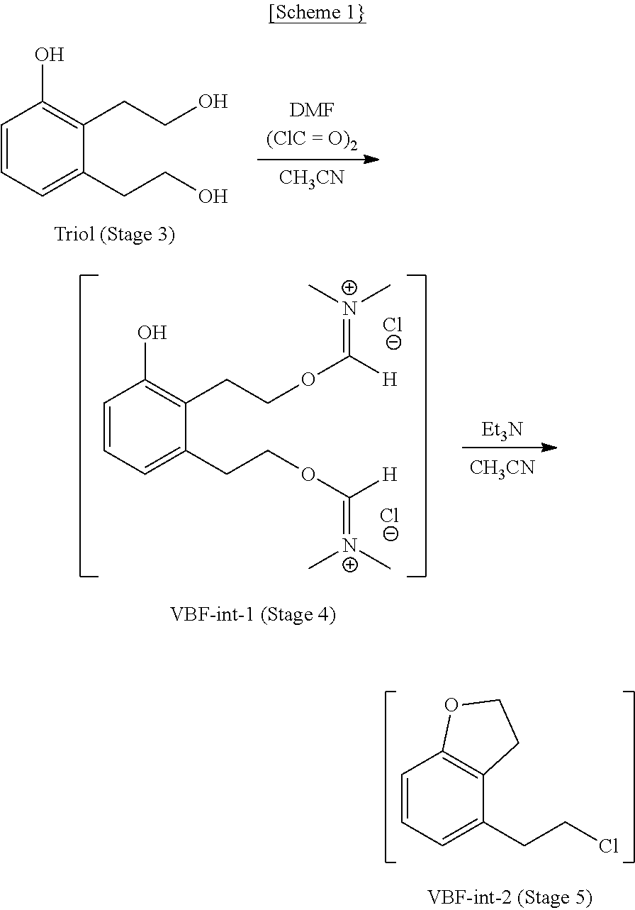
C1=CC=C(CCO)C(CCO)=C1O.[CH3CN].C1=CC=C(CCOC([H])=[N+](C)C)C(CCOC([H])=[N+](C)C)=C1O.[Cl-].[Cl-].[Et3N].[CH3CN].C1=CC=C(CCCl)C2=C1OCC2
